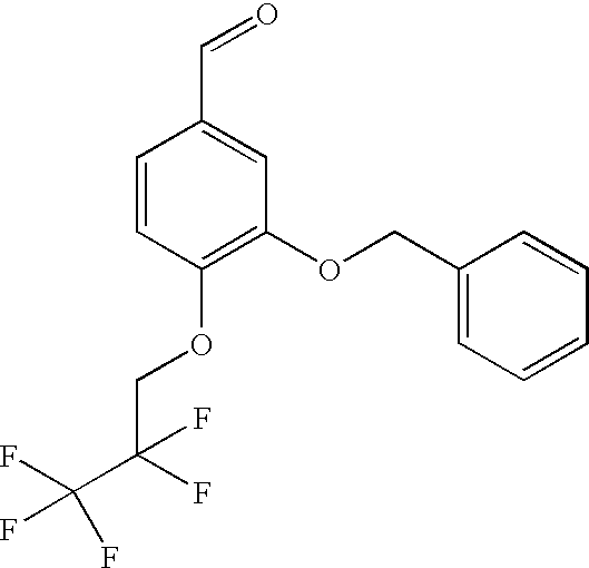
C1=CC(OCC(C(F)(F)F)(F)F)=C(OCC2=CC=CC=C2)C=C1C=O
